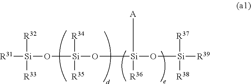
[R31][Si](O[Si](O[Si](O[Si]([R39])([R37])[R38])([A])[R36])([R34])[R35])([R32])[R33]
